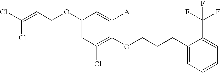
C1(OCC=C(Cl)Cl)=CC(Cl)=C(OCCCC2=CC=CC=C2C(F)(F)F)C([A])=C1
